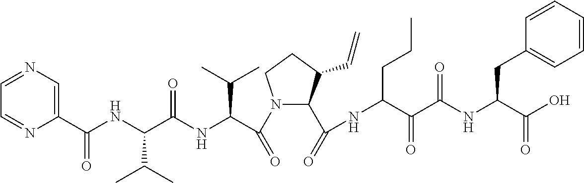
C1(C(NC(C(NC(C(N2C(C(=O)NC(C(C(NC(C(O)=O)CC3=CC=CC=C3)=O)=O)CCC)C(C=C)CC2)=O)C(C)C)=O)C(C)C)=O)=CN=CC=N1
